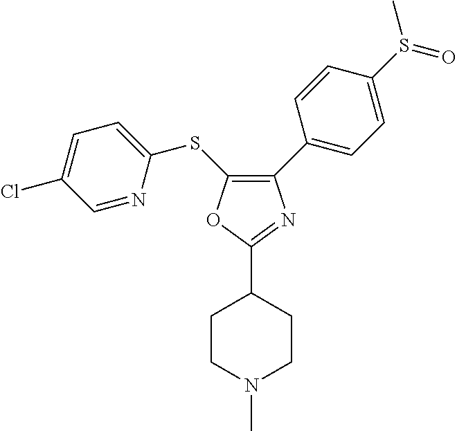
C1(C2=CC=C(S(C)=O)C=C2)=C(SC2=CC=C(Cl)C=N2)OC(C2CCN(C)CC2)=N1
